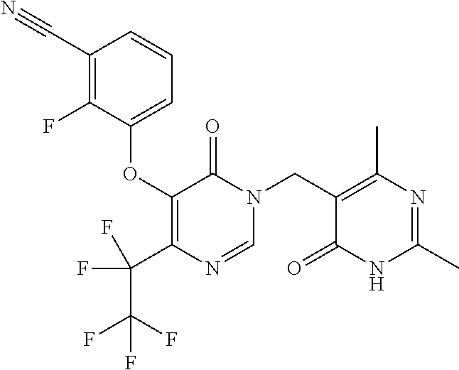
C1(C#N)=C(F)C(OC2=C(C(C(F)(F)F)(F)F)N=CN(CC3=C(C)N=C(C)NC3=O)C2=O)=CC=C1
